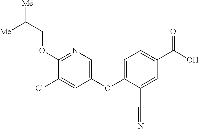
C1(OCC([Me])[Me])=NC=C(OC2=CC=C(C(=O)O)C=C2C#N)C=C1Cl
